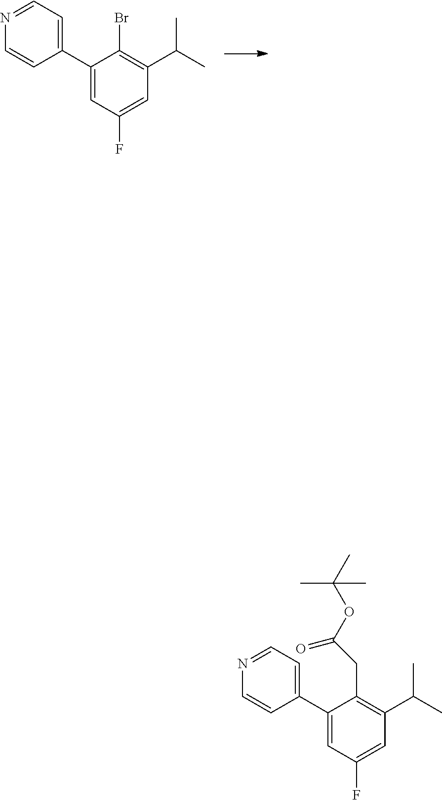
C1=NC=CC(C2=CC(F)=CC(C(C)C)=C2Br)=C1.C1=NC=CC(C2=CC(F)=CC(C(C)C)=C2CC(OC(C)(C)C)=O)=C1
